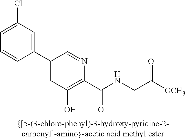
C1(Cl)=CC=CC(C2=CC(O)=C(C(NCC([OCH3])=O)=O)N=C2)=C1
